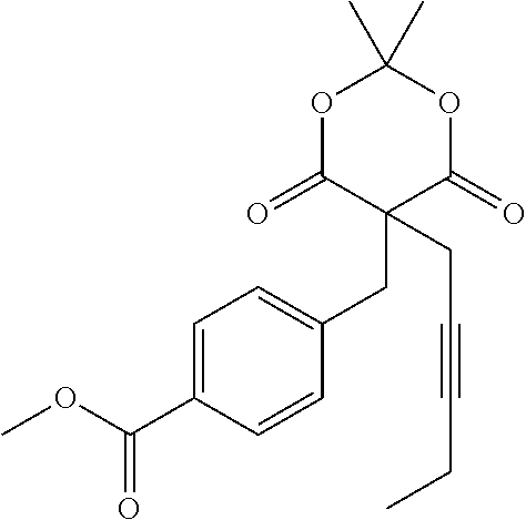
O1C(=O)C(CC2=CC=C(C(OC)=O)C=C2)(CC#CCC)C(=O)OC1(C)C
